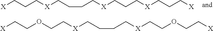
[X]CCC[X]CCCC[X]CCC[X]CCC[X].[X]CCOCC[X]CCCC[X]CCOCC[X]
